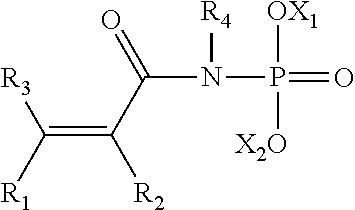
[R3]C([R1])=C(C(N(P(=O)([OX1])[X2O])[R4])=O)[R2]
